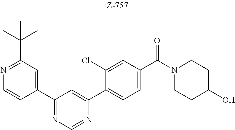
C1(C2=NC=NC(C3=CC=C(C(N4CCC(O)CC4)=O)C=C3Cl)=C2)=CC(C(C)(C)C)=NC=C1
